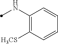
C1(NC)=C([H3CS])C=CC=C1
